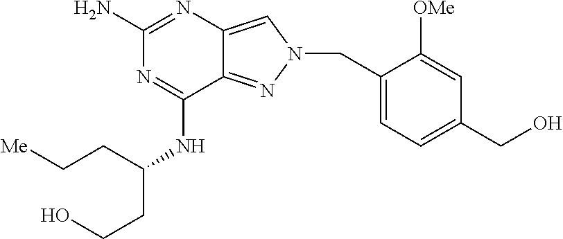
N1=C(N)N=C(NC(CC[Me])CCO)C2=NN(CC3=CC=C(CO)C=C3[OMe])C=C12
